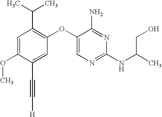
C1=C(OC)C(C#C[H])=CC(OC2=CN=C(NC(CO)C)N=C2N)=C1C(C)C
